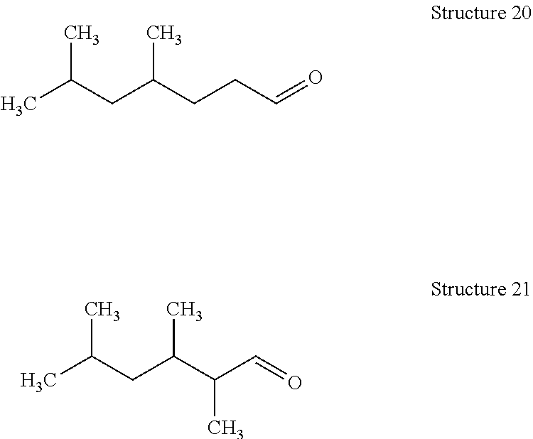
CC(CC(CCC=O)C)C.CC(CC(C(C=O)C)C)C
